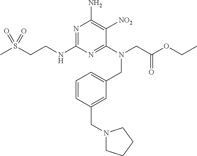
N1=C(NCCS(C)(=O)=O)N=C(N(CC(OCC)=O)CC2=CC=CC(CN3CCCC3)=C2)C([NO2])=C1N
